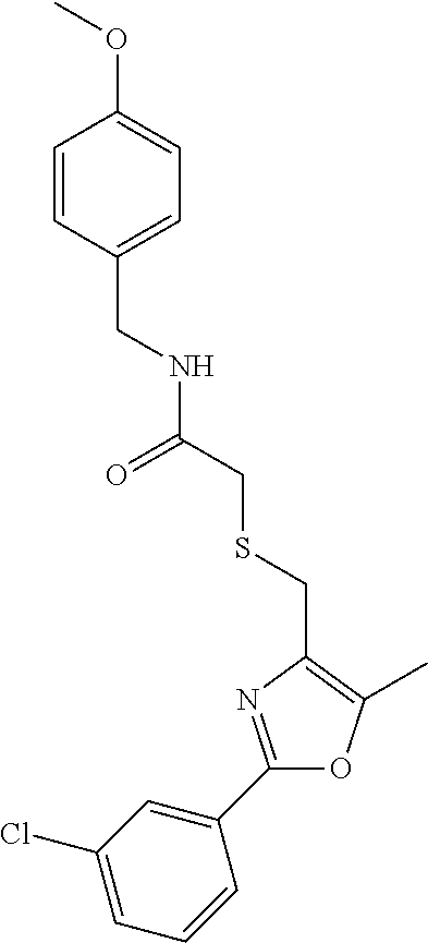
C1=C(Cl)C=C(C2=NC(CSCC(NCC3=CC=C(OC)C=C3)=O)=C(C)O2)C=C1
